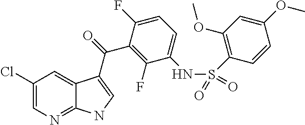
C1(Cl)=CN=C2C(=C1)C(C(=O)C1=C(F)C(NS(=O)(=O)C3=C(OC)C=C(OC)C=C3)=CC=C1F)=CN2
